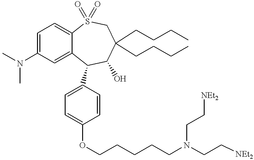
C1=C(N(C)C)C=C2C(=C1)S(=O)(=O)CC(CCCC)(CCCC)C(O)C2C1=CC=C(OCCCCCN(CC[NEt2])CC[NEt2])C=C1
